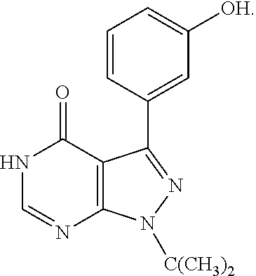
C1=CC(C2=NN([C(CH3)2])C3=C2C(=O)NC=N3)=CC([OH])=C1
